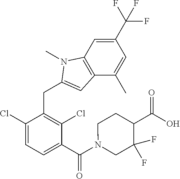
C1(Cl)=CC=C(C(N2CC(F)(F)C(C(O)=O)CC2)=O)C(Cl)=C1CC1=CC2=C(C=C(C(F)(F)F)C=C2C)N1C
